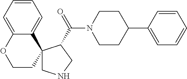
C1=CC=C2C(=C1)C1(CCO2)CNCC1C(N1CCC(C2=CC=CC=C2)CC1)=O
